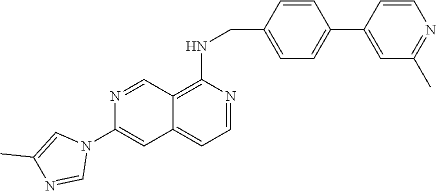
C12=C(NCC3=CC=C(C4=CC(C)=NC=C4)C=C3)N=CC=C1C=C(N1C=C(C)N=C1)N=C2
